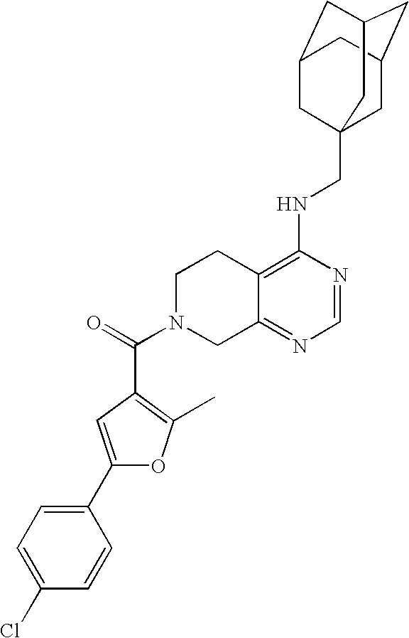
C12=C(NCC34CC5CC(CC(C3)C5)C4)N=CN=C1CN(C(=O)C1=C(C)OC(C3=CC=C(Cl)C=C3)=C1)CC2
